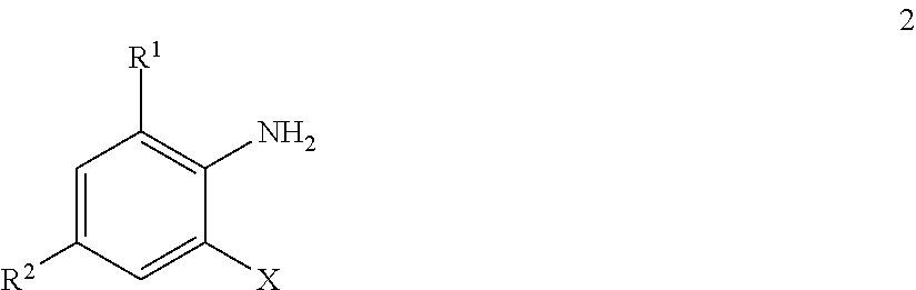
C1=C([R2])C=C([X])C(N)=C1[R1]
